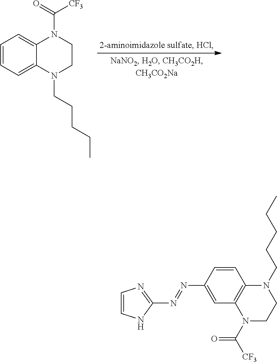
C1=CC=C2C(=C1)N(C([CF3])=O)CCN2CCCCC.C1=CNC(N=NC2=CC3=C(C=C2)N(CCCCC)CCN3C([CF3])=O)=N1
